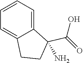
C1=CC=C2C(C(O)=O)(N)CCC2=C1
